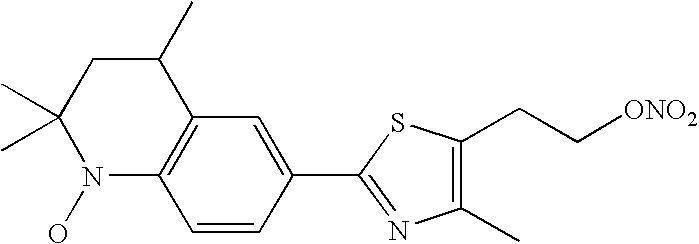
C1(C2=NC(C)=C(CC[ONO2])S2)=CC2=C(C=C1)N(O)C(C)(C)CC2C
